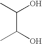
C(C(C)O)(O)C
